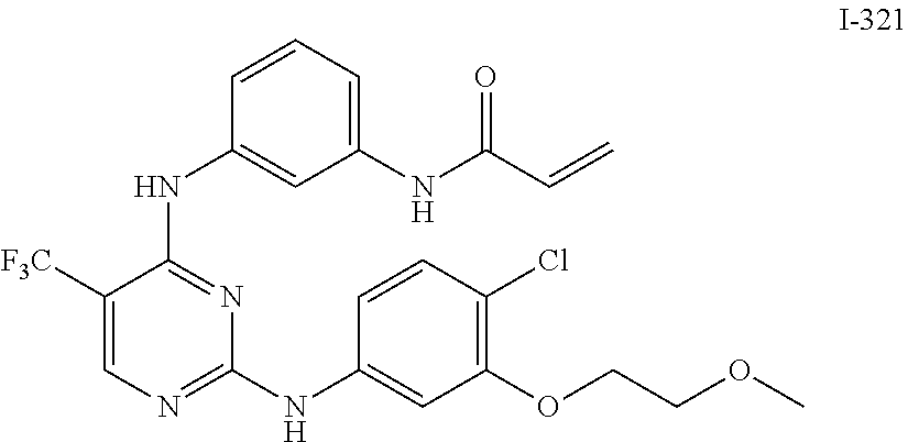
C1([F3C])=CN=C(NC2=CC(OCCOC)=C(Cl)C=C2)N=C1NC1=CC(NC(C=C)=O)=CC=C1
